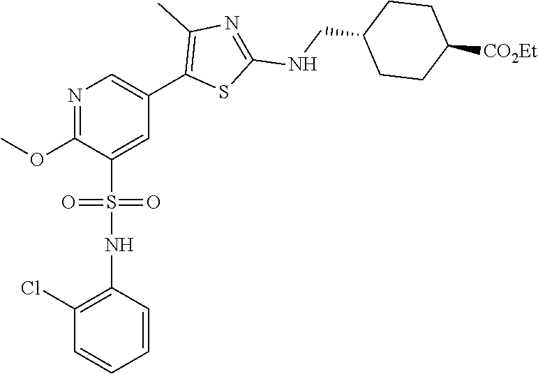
N1=C(OC)C(S(NC2=C(Cl)C=CC=C2)(=O)=O)=CC(C2=C(C)N=C(NCC3CCC([CO2Et])CC3)S2)=C1
